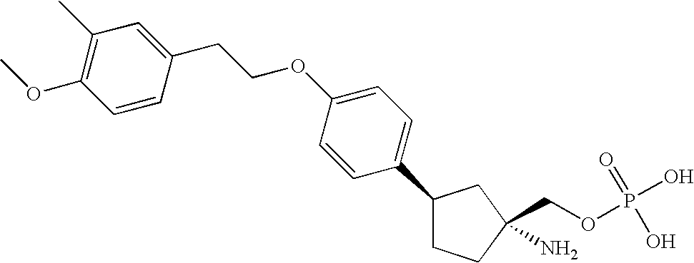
C1(C2=CC=C(OCCC3=CC(C)=C(OC)C=C3)C=C2)CCC(N)(COP(O)(=O)O)C1
